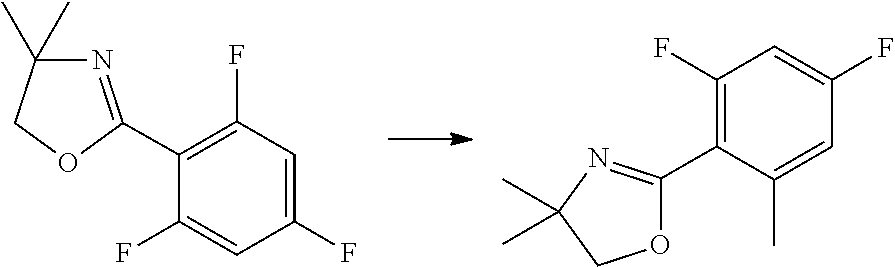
C1(F)=CC(F)=C(C2=NC(C)(C)CO2)C(F)=C1.C1(F)=C(C2=NC(C)(C)CO2)C(C)=CC(F)=C1
